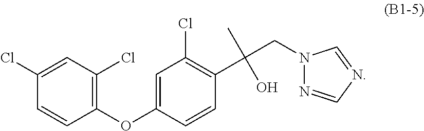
C1(OC2=CC(Cl)=C(C(CN3N=CN=C3)(C)O)C=C2)=C(Cl)C=C(Cl)C=C1
